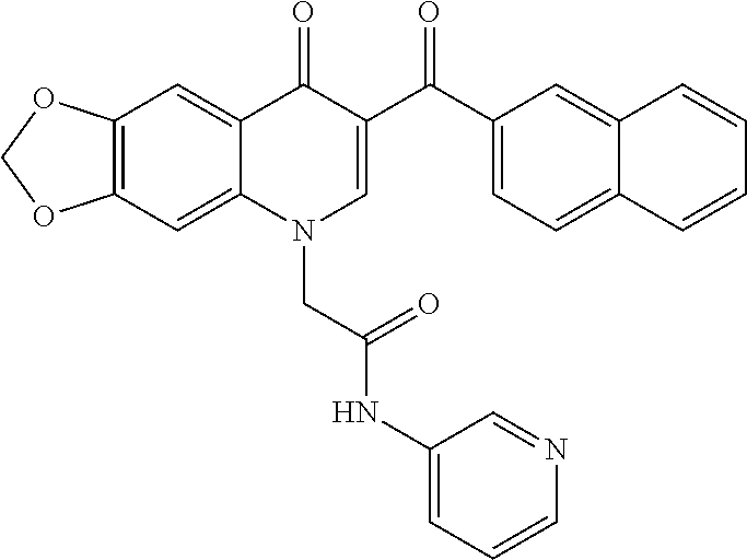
C12=C(C=C3C(=C1)C(=O)C(C(C1=CC=C4C(=C1)C=CC=C4)=O)=CN3CC(NC1=CC=CN=C1)=O)OCO2
